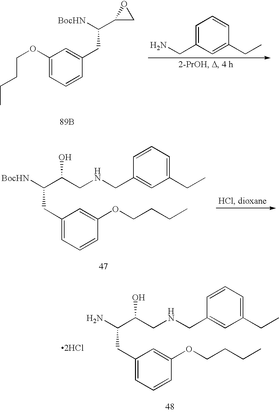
C(C(CNCC1=CC(CC)=CC=C1)O)(CC1=CC=CC(OCCCC)=C1)N.[2HCl].C1=C(CN)C=C(CC)C=C1.C1(OCCCC)=CC=CC(CC(C2CO2)[BocHN])=C1.[89B].[BocHN]C(C(CNCC1=CC(CC)=CC=C1)O)CC1=CC=CC(OCCCC)=C1
